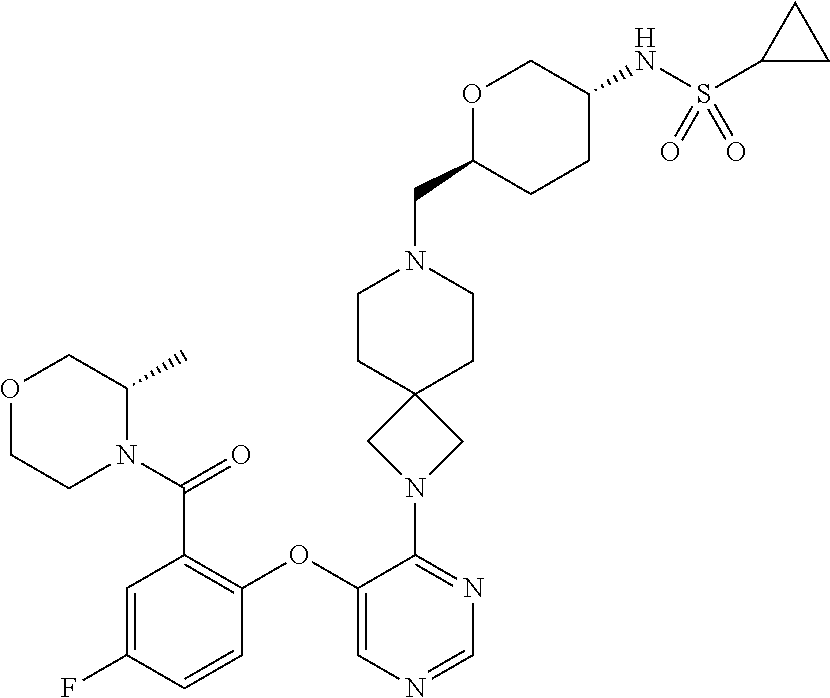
C1=C(F)C=CC(OC2=CN=CN=C2N2CC3(C2)CCN(CC2CCC(NS(C4CC4)(=O)=O)CO2)CC3)=C1C(N1CCOCC1C)=O
